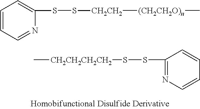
[CH2CH2]([(CH2CH2O)n]C)SSC1=CC=CC=N1.[CH2CH2CH2CH2](SSC1=NC=CC=C1)C
